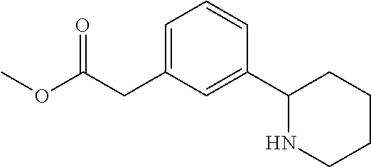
C1=C(CC(OC)=O)C=C(C2NCCCC2)C=C1
